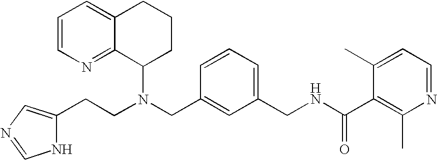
N(CC1=CC(CNC(C2=C(C)N=CC=C2C)=O)=CC=C1)(C1CCCC2=CC=CN=C12)CCC1=CN=CN1
